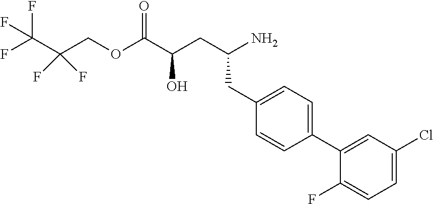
C(CC1=CC=C(C2=CC(Cl)=CC=C2F)C=C1)(N)CC(C(OCC(C(F)(F)F)(F)F)=O)O
